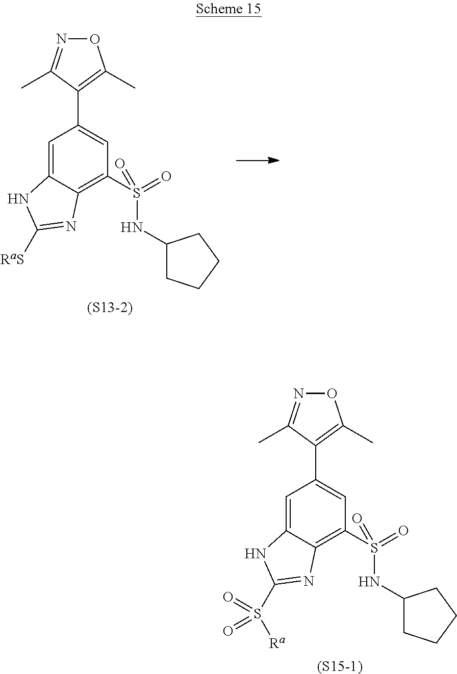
C1=C2C(=C(S(=O)(=O)NC3CCCC3)C=C1C1=C(C)ON=C1C)N=C([RaS])N2.[(S13-2)].C1=C2C(=C(S(=O)(=O)NC3CCCC3)C=C1C1=C(C)ON=C1C)N=C(S([Ra])(=O)=O)N2.[(S15-1)]
